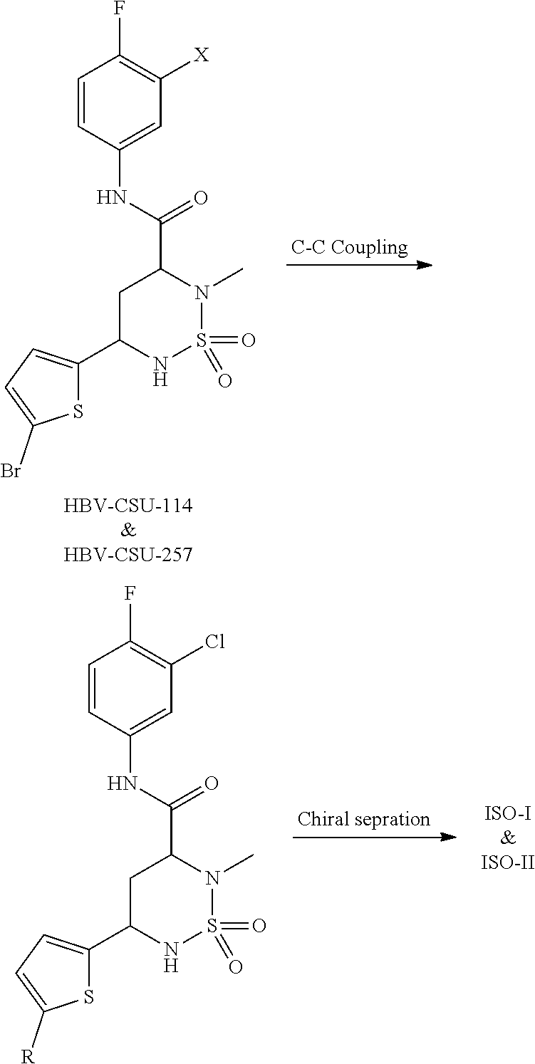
S1C(C2NS(=O)(=O)N(C)C(C(NC3=CC([X])=C(F)C=C3)=O)C2)=CC=C1Br.S1C(C2NS(=O)(=O)N(C)C(C(NC3=CC(Cl)=C(F)C=C3)=O)C2)=CC=C1[R]
